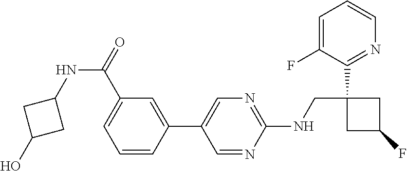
C1(NCC2(C3=NC=CC=C3F)CC(F)C2)=NC=C(C2=CC(C(=O)NC3CC(O)C3)=CC=C2)C=N1
